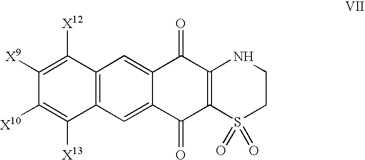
C12=C(C=C3C(=C1)C(=O)C1=C(C3=O)S(=O)(=O)CCN1)C([X13])=C([X10])C([X9])=C2[X12]
